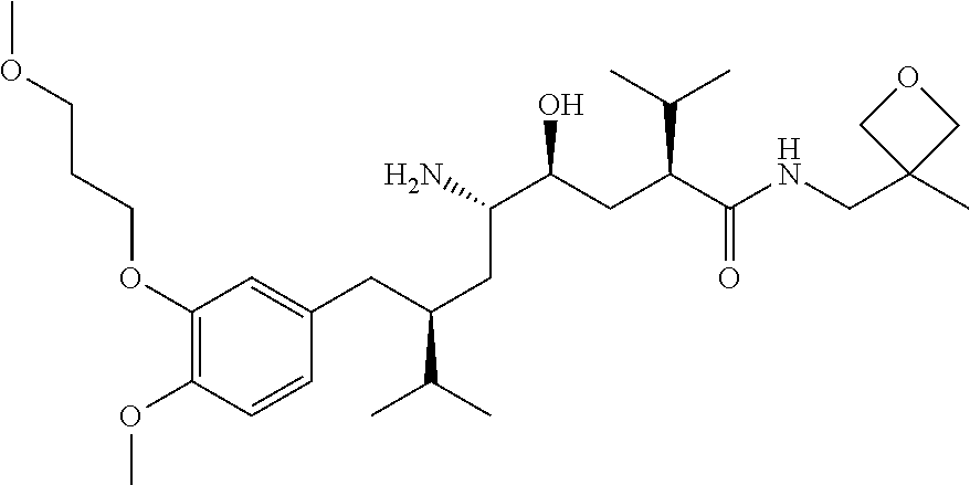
C1(OCCCOC)=C(OC)C=CC(CC(C(C)C)CC(C(CC(C(NCC2(C)COC2)=O)C(C)C)O)N)=C1
